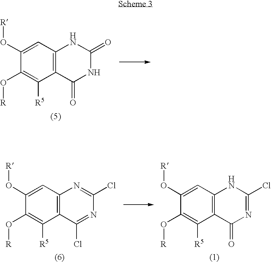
C1(O[R])=CC2=C(C([R5])=C1O[R])C(=O)NC(=O)N2.C1(O[R])=CC2=C(C([R5])=C1O[R])C(Cl)=NC(Cl)=N2.C1(O[R])=CC2=C(C([R5])=C1O[R])C(=O)N=C(Cl)N2
